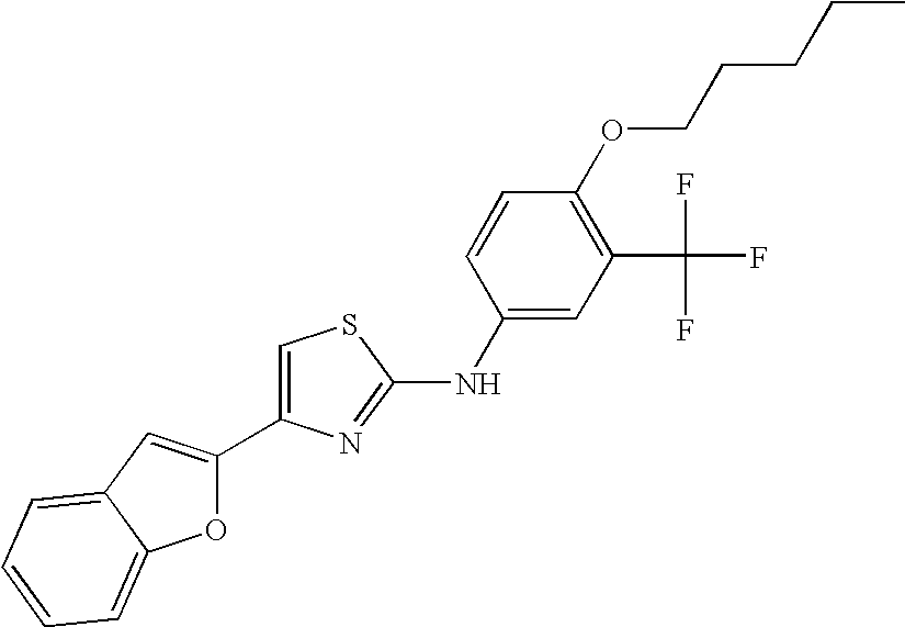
C1(C2=CSC(NC3=CC(C(F)(F)F)=C(OCCCCC)C=C3)=N2)=CC2=CC=CC=C2O1
